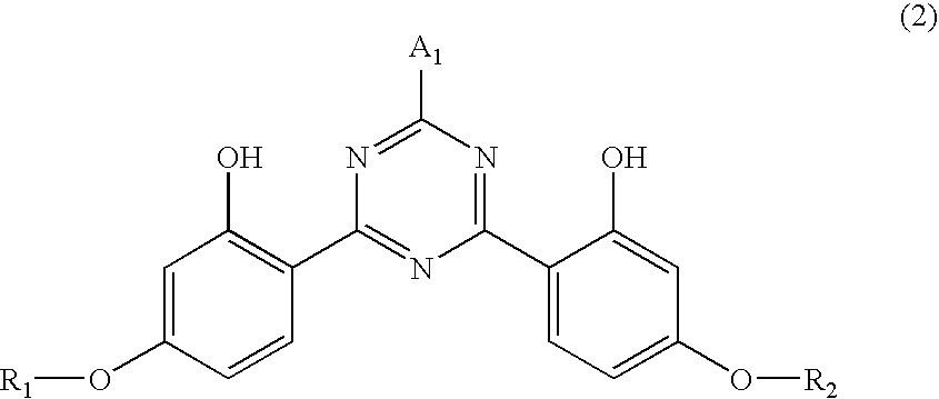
C1=C(O[R1])C=CC(C2=NC(C3=CC=C(O[R2])C=C3O)=NC([A1])=N2)=C1O
